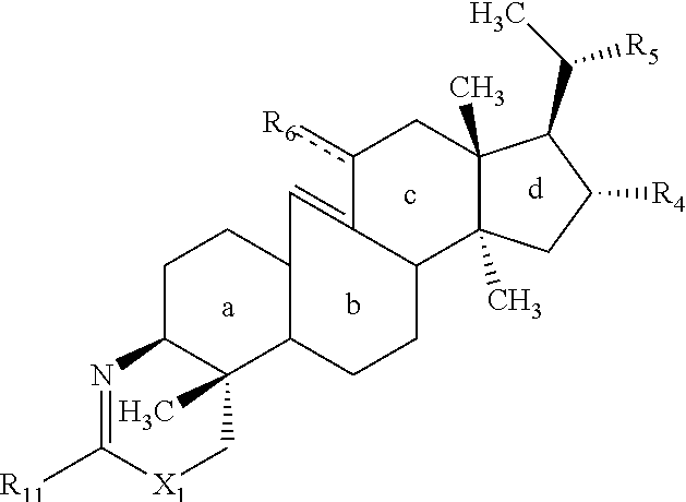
C1C2C(C)(C3C(C1)C=C1C(CC3)C3(C)C(C)(Cc1[R6])C(C(C)[R5])C([R4])C3)C[X1]C([R11])=N2
